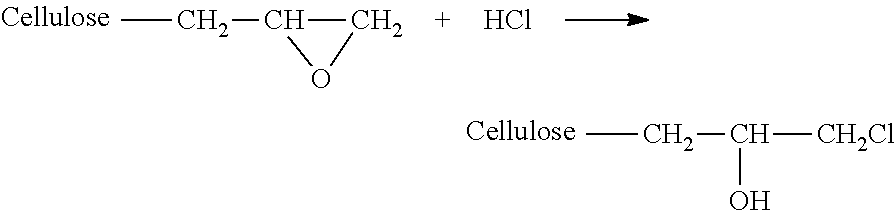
CCC([CH2Cl])O.CCC1CO1.Cl
